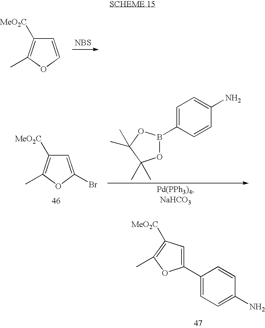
C1=C(C2=CC([MeO2C])=C(C)O2)C=CC(N)=C1.[NBS].C1=COC(C)=C1[MeO2C].C1=C(Br)OC(C)=C1[MeO2C].C1=C(B2OC(C)(C)C(C)(C)O2)C=CC(N)=C1
